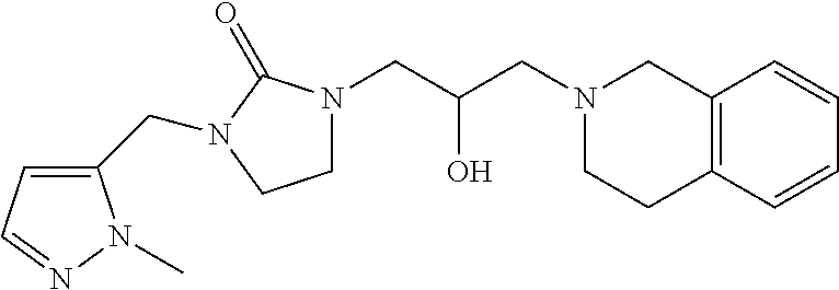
C12=C(C=CC=C1)CCN(CC(CN1CCN(CC3=CC=NN3C)C1=O)O)C2
